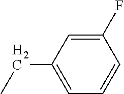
C1=C(CC)C=C(F)C=C1
